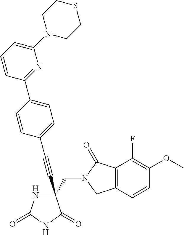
C(#CC1(CN2C(=O)C3=C(C2)C=CC(OC)=C3F)NC(=O)NC1=O)C1=CC=C(C2=NC(N3CCSCC3)=CC=C2)C=C1
